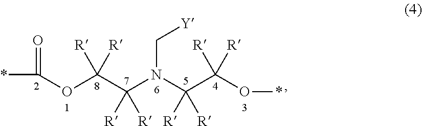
C(OC([R])([R])C(N(C([R])([R])C(O*)([R])[R])C[Y])([R])[R])(*)=O
